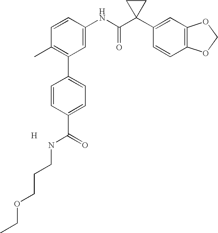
C1=CC(NC(C2(C3=CC4=C(C=C3)OCO4)CC2)=O)=CC(C2=CC=C(C(NCCCOCC)=O)C=C2)=C1C.[H]
